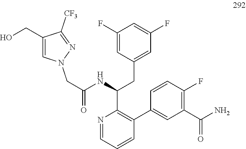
C1(CO)=CN(CC(NC(CC2=CC(F)=CC(F)=C2)C2=C(C3=CC(C(N)=O)=C(F)C=C3)C=CC=N2)=O)N=C1[CF3]
